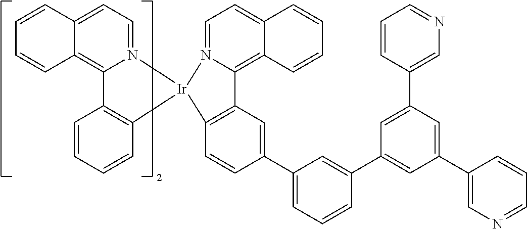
C12=C(C=CC(C3=CC=CC(C4=CC(C5=CN=CC=C5)=CC(C5=CN=CC=C5)=C4)=C3)=C1)[Ir]1(N3=CC=C4C(=C23)C=CC=C4)N2=CC=C3C(=C2C2=C1C=CC=C2)C=CC=C3
